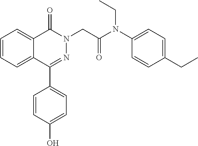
C1=CC=C2C(=C1)C(=O)N(CC(=O)N(C1=CC=C(CC)C=C1)CC)N=C2C1=CC=C(O)C=C1
